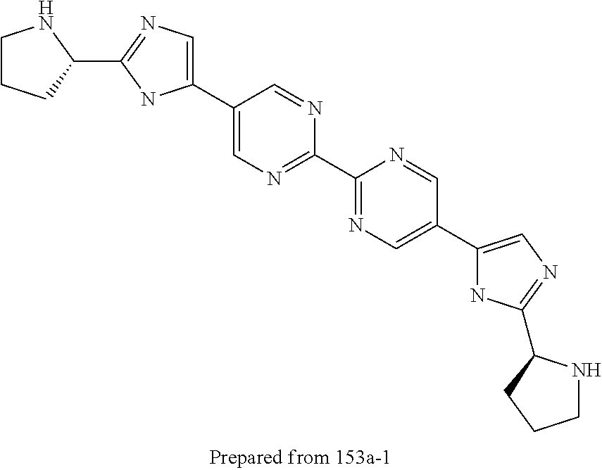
C1(C2=CN=C(C3=NC=C(C4=CN=C(C5NCCC5)N4)C=N3)N=C2)=CN=C(C2CCCN2)N1
